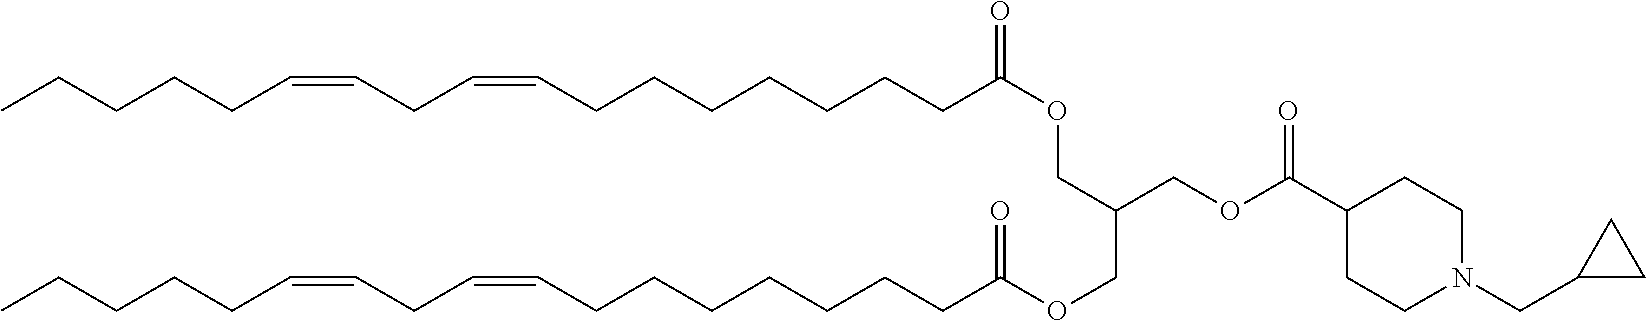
CCCCCC=CCC=CCCCCCCCC(OCC(COC(C1CCN(CC2CC2)CC1)=O)COC(=O)CCCCCCCC=CCC=CCCCCC)=O
